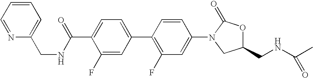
C1=C(C(NCC2=CC=CC=N2)=O)C(F)=CC(C2=C(F)C=C(N3CC(CNC(C)=O)OC3=O)C=C2)=C1
